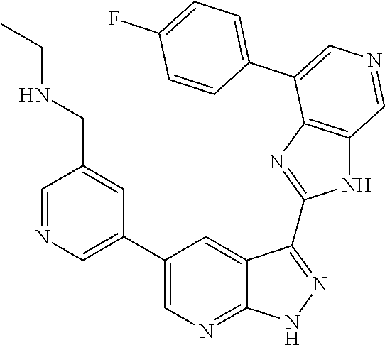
C1=NC=C(C2=CN=C3C(=C2)C(C2=NC4=C(N2)C=NC=C4C2=CC=C(F)C=C2)=NN3)C=C1CNCC
